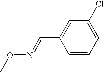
CON=CC1=CC(Cl)=CC=C1
